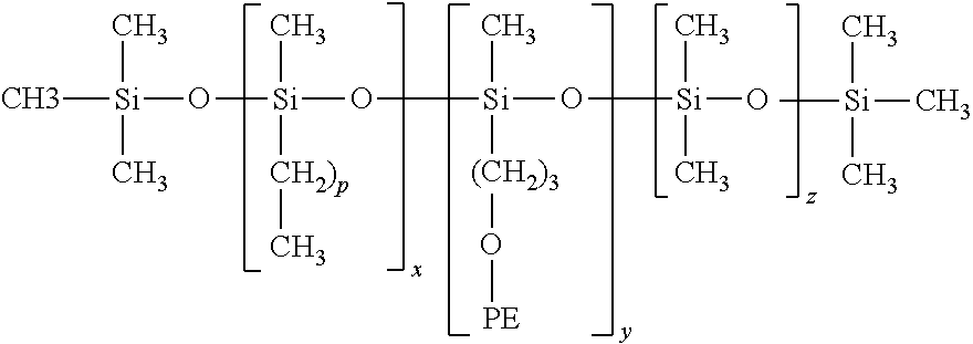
C[Si](C)(C)O[Si](OC[Si](OC)(C)[(CH2)3]O[PE])(C)[CH2)p]C.C[Si](O)(C)C.C[Si](C)(C)C
